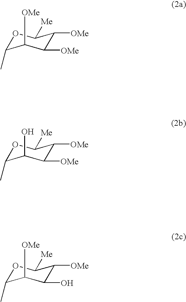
O1C(C)C([OMe])C([OMe])C([OMe])C1[Me].O1C(C)C(O)C([OMe])C([OMe])C1[Me].O1C(C)C([OMe])C(O)C([OMe])C1[Me]
